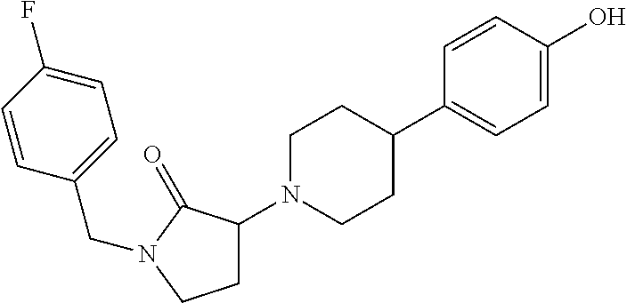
C1N(C2CCN(CC3=CC=C(F)C=C3)C2=O)CCC(C2=CC=C(O)C=C2)C1
